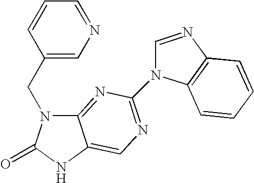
C12=NC(N3C=NC4=C3C=CC=C4)=NC=C1NC(=O)N2CC1=CN=CC=C1
